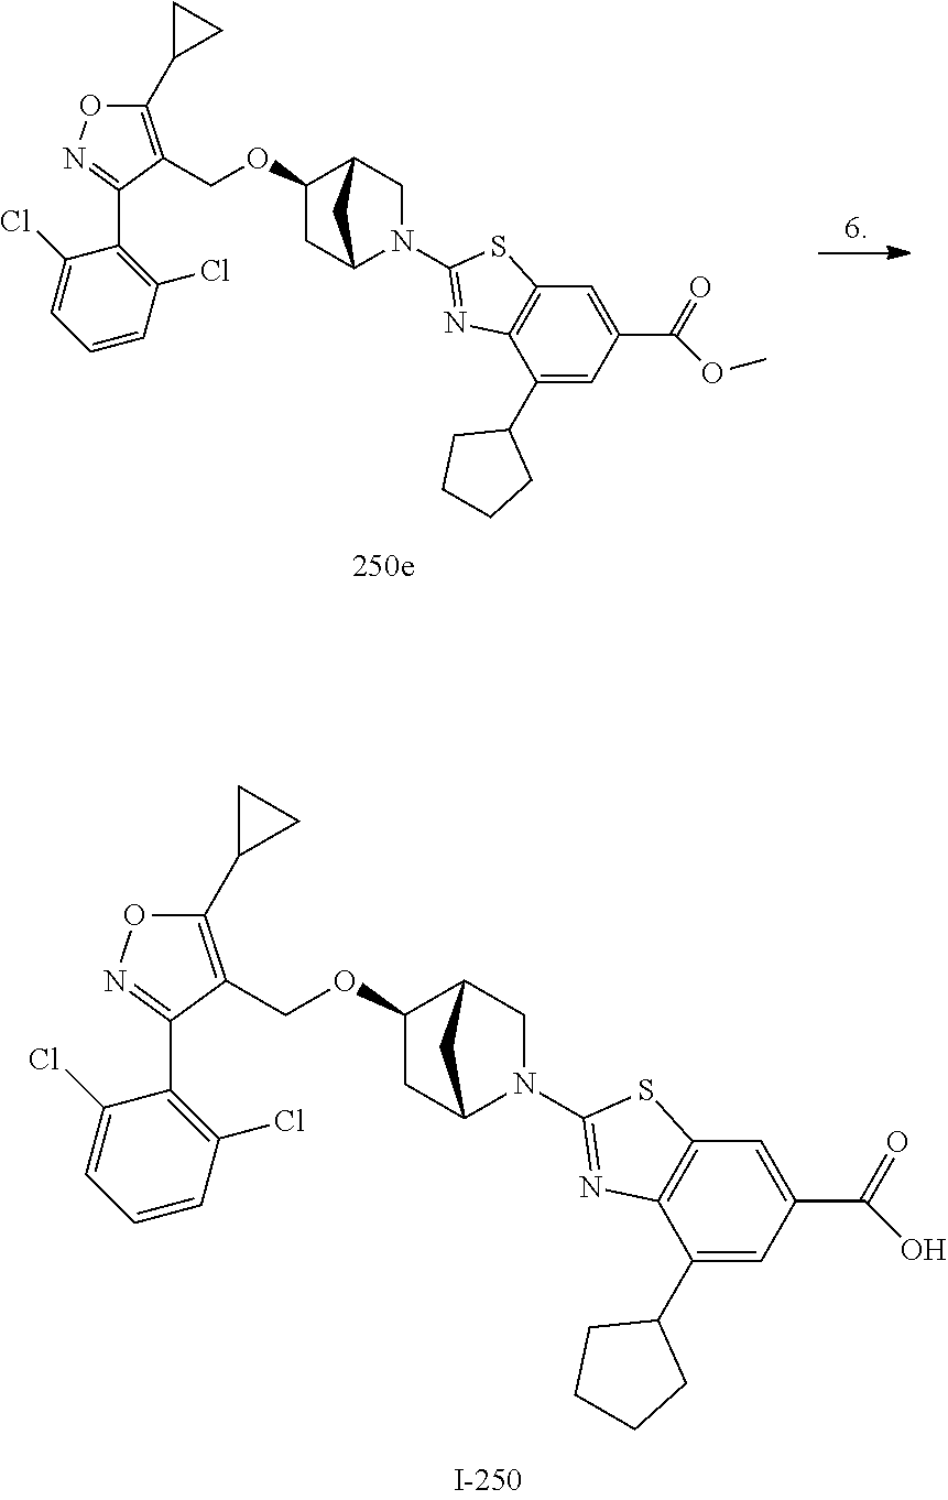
C1(C2CC2)=C(COC2CC3N(C4=NC5=C(C=C(C(=O)O)C=C5C5CCCC5)S4)CC2C3)C(C2=C(Cl)C=CC=C2Cl)=NO1.C1(C2CC2)=C(COC2CC3N(C4=NC5=C(C=C(C(=O)OC)C=C5C5CCCC5)S4)CC2C3)C(C2=C(Cl)C=CC=C2Cl)=NO1
